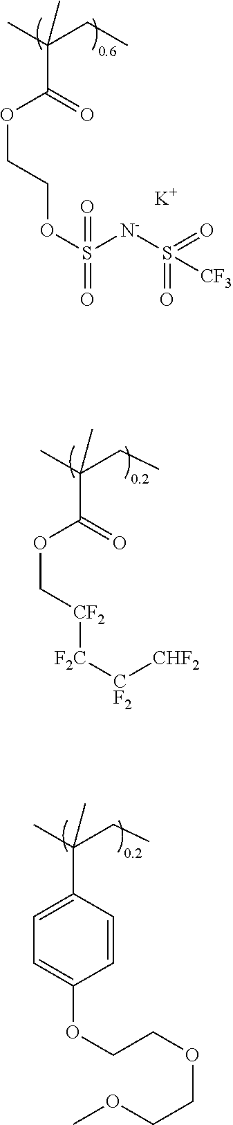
[F2C]([CF2]COC(=O)C(CC)(C)C)[CF2][CHF2].O(C1=CC=C(C(CC)(C)C)C=C1)CCOCCOC.C(OC(=O)C(CC)(C)C)COS(=O)(=O)[N-]S([CF3])(=O)=O.[K]
